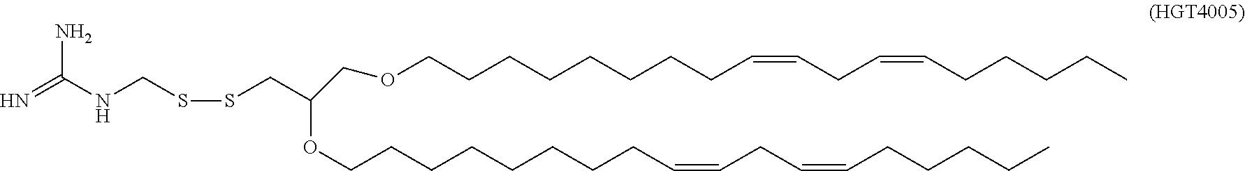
N(CSSCC(COCCCCCCCCC=CCC=CCCCCC)OCCCCCCCCC=CCC=CCCCCC)C(=N)N
